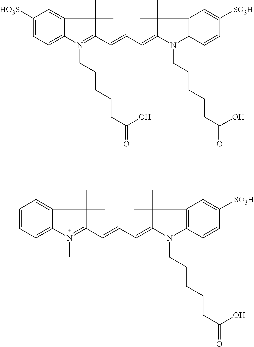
C1=CC=C2C(=C1)C(C)(C)C(C=CC=C1N(CCCCCC(O)=O)C3=C(C1(C)C)C=C([SO3H])C=C3)=N2C.C1([HO3S])=CC=C2C(=C1)C(C)(C)C(C=CC=C1N(CCCCCC(O)=O)C3=C(C1(C)C)C=C([SO3H])C=C3)=N2CCCCCC(O)=O
